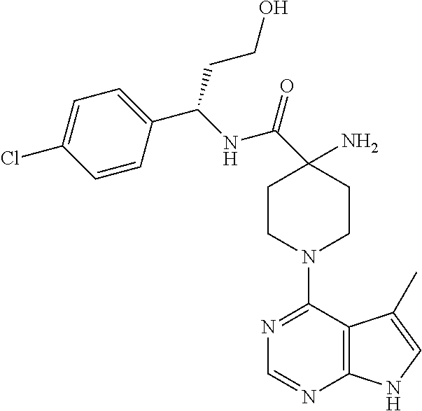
C1(N)(C(=O)NC(C2=CC=C(Cl)C=C2)CCO)CCN(C2=NC=NC3=C2C(C)=CN3)CC1
